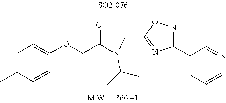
C1(C2=CC=CN=C2)=NOC(CN(C(COC2=CC=C(C)C=C2)=O)C(C)C)=N1
